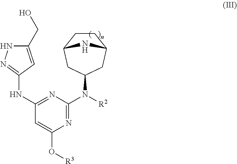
N1=C(NC2=NNC(CO)=C2)C=C(O[R3])N=C1N([R2])C1CC2CCC(C1)N2
